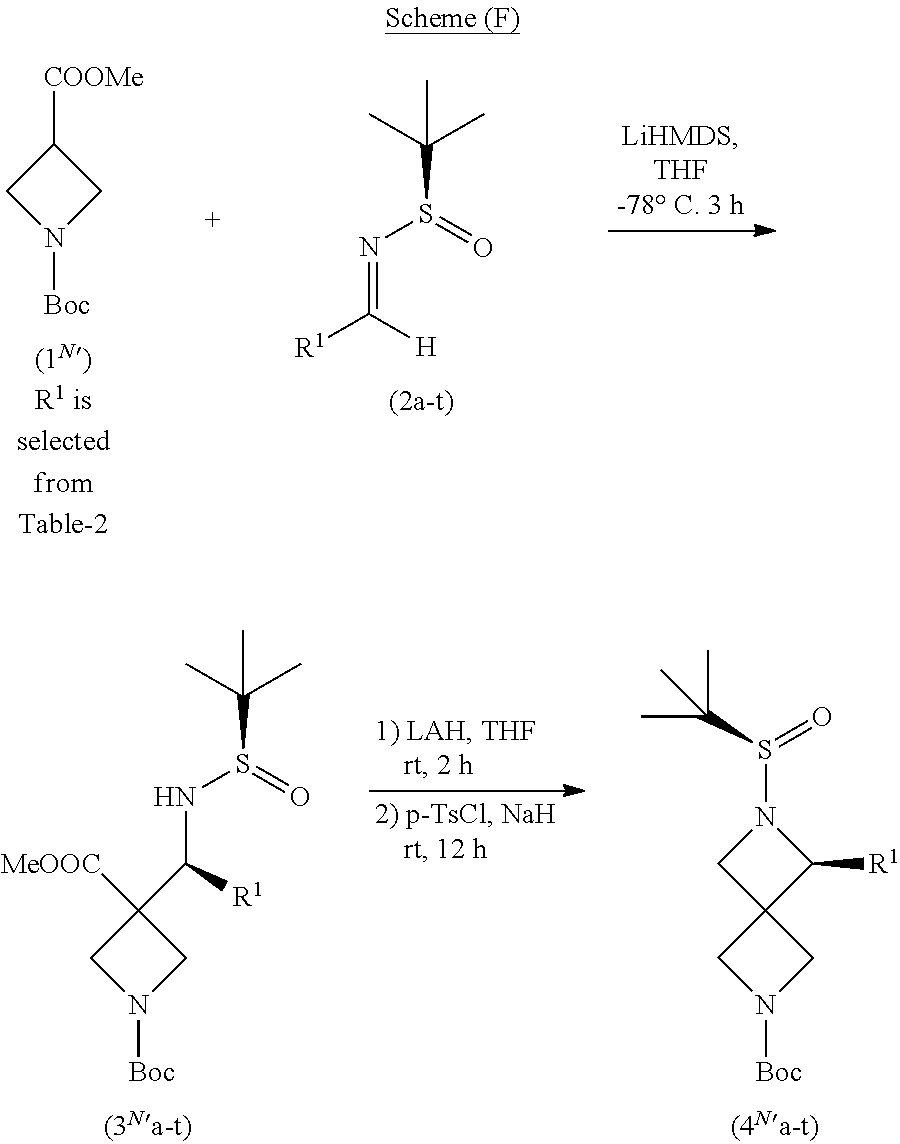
C1([COOMe])CN([Boc])C1.C(S(N=C([H])[R1])=O)(C)(C)C.C(S(NC([R1])C1([MeOOC])CN([Boc])C1)=O)(C)(C)C.N1(S(=O)C(C)(C)C)CC2(C1[R1])CN([Boc])C2
